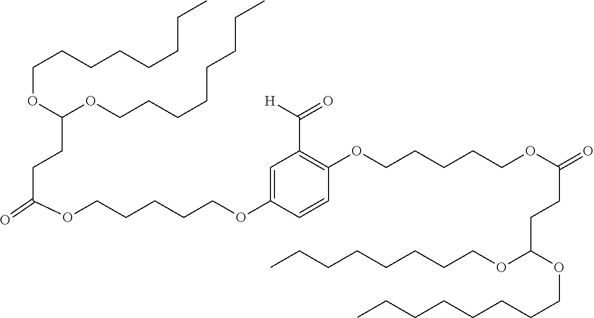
C(OCCCCCOC1=CC(C([H])=O)=C(OCCCCCOC(=O)CCC(OCCCCCCCC)OCCCCCCCC)C=C1)(=O)CCC(OCCCCCCCC)OCCCCCCCC
